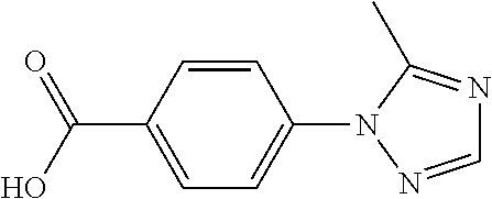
C1=CC(C(O)=O)=CC=C1N1N=CN=C1C
